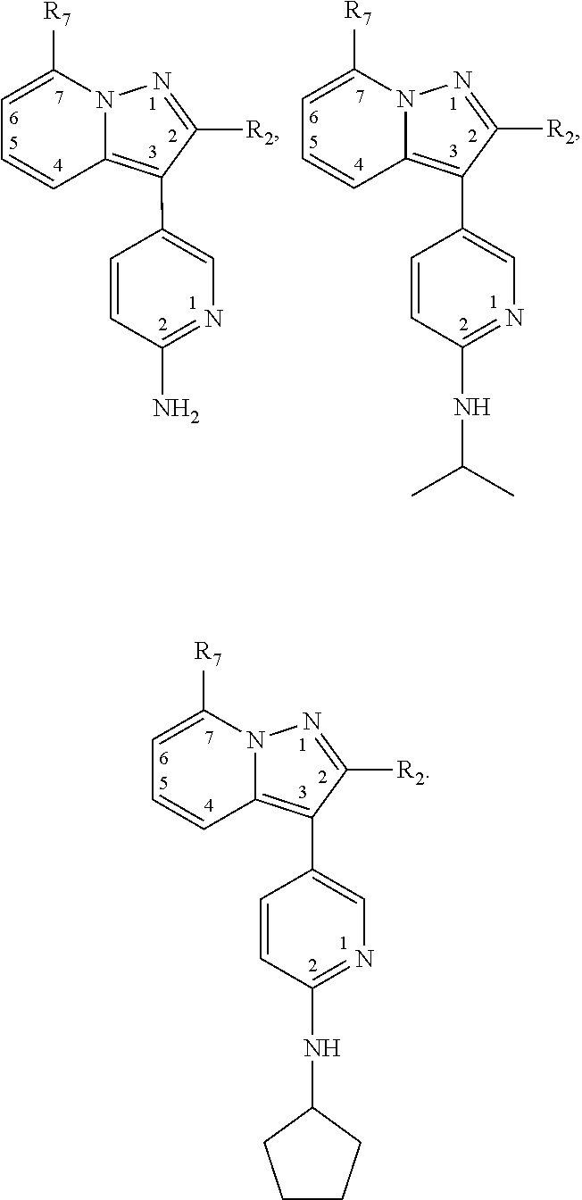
C1=C([R7])N2C(=C(C3=CN=C(NC4CCCC4)C=C3)C([R2])=N2)C=C1.C1=C([R7])N2C(=C(C3=CN=C(N)C=C3)C([R2])=N2)C=C1.C1=C([R7])N2C(=C(C3=CN=C(NC(C)C)C=C3)C([R2])=N2)C=C1
